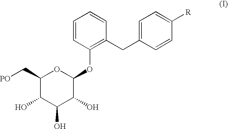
C1=CC(OC2OC(C[PO])C(O)C(O)C2O)=C(CC2=CC=C([R])C=C2)C=C1
